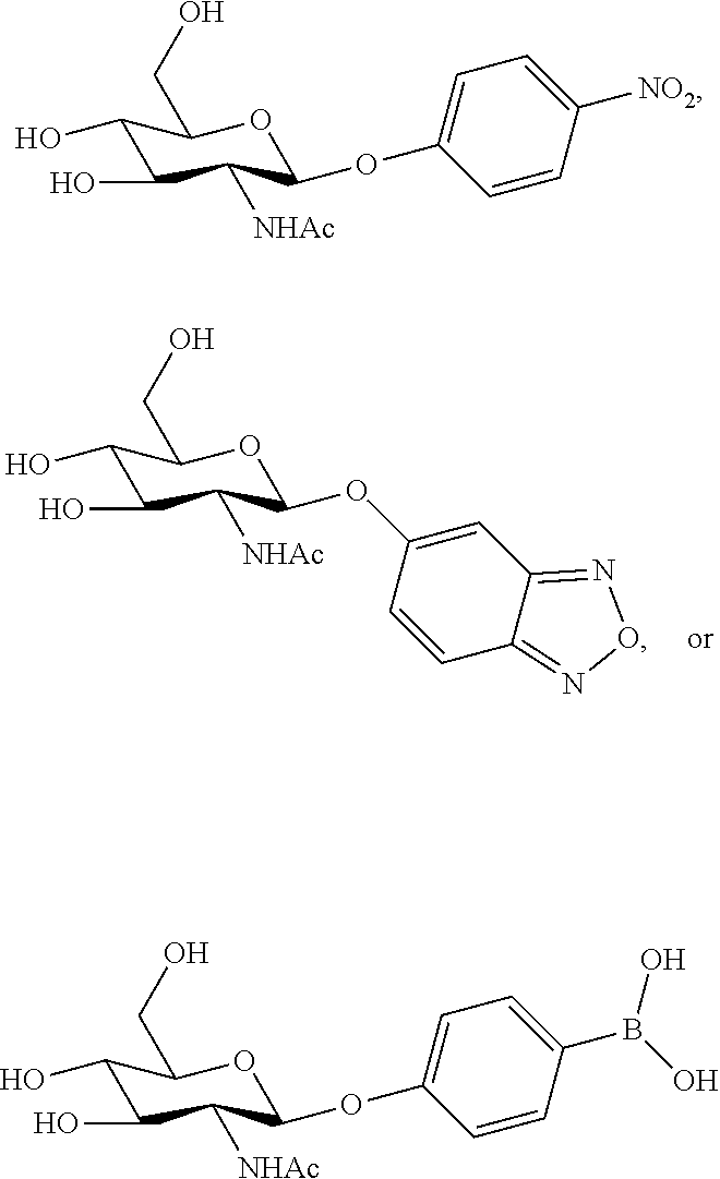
C1(O)C(O)C([NHAc])C(OC2=CC3=NON=C3C=C2)OC1CO.C1(O)C(O)C([NHAc])C(OC2=CC=C([NO2])C=C2)OC1CO.C1(O)C(O)C([NHAc])C(OC2=CC=C(B(O)O)C=C2)OC1CO
